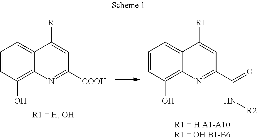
C1=CC(O)=C2C(=C1)C([R1])=CC([COOH])=N2.C1=CC(O)=C2C(=C1)C([R1])=CC(C(N[R2])=O)=N2
